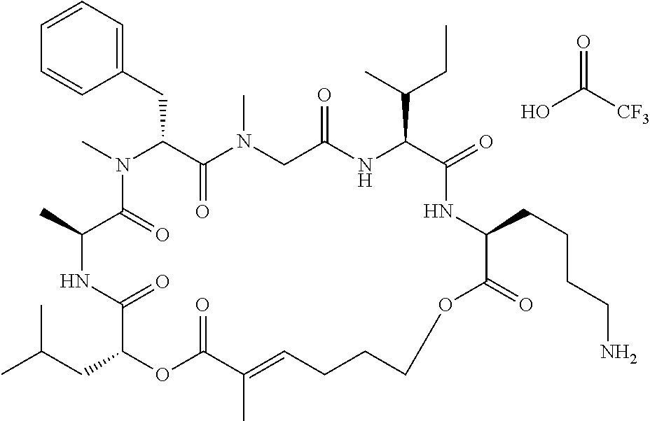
C1=CC=C(CC2C(=O)N(C)CC(=O)NC(C(C)CC)C(=O)NC(CCCCN)C(=O)OCCCC=C(C)C(=O)OC(CC(C)C)C(=O)NC(C)C(=O)N2C)C=C1.OC([CF3])=O
